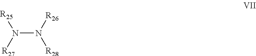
[R25]N([R27])N([R26])[R28]
